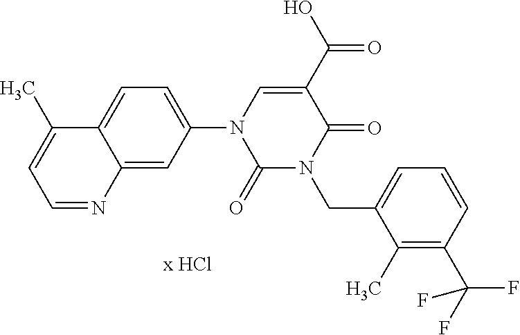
C12=CC=C(N3C=C(C(O)=O)C(=O)N(CC4=CC=CC(C(F)(F)F)=C4C)C3=O)C=C1N=CC=C2C
